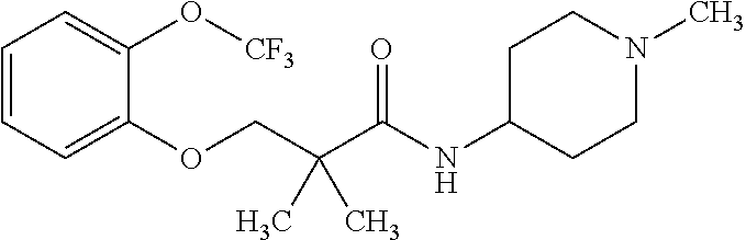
C1=C(O[CF3])C(OCC(C(NC2CCN(C)CC2)=O)(C)C)=CC=C1
